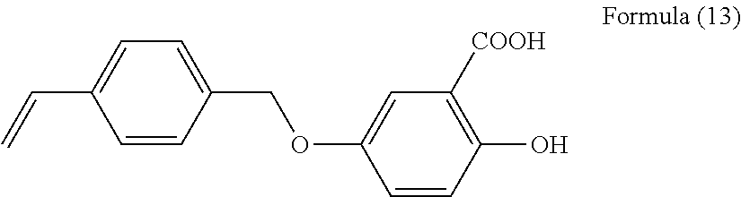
C1=CC(O)=C([COOH])C=C1OCC1=CC=C(C=C)C=C1
